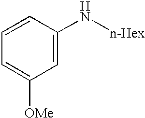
C1=C(N[n-Hex])C=CC=C1[OMe]
